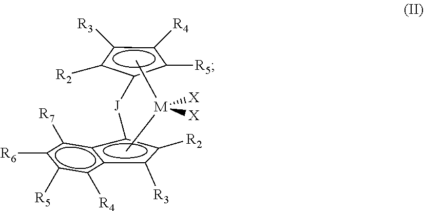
c1([R3])c([R2])c([J]c2c([R2])c([R3])c3c2c([R7])c([R6])c([R5])c3[R4])c([R5])c1[R4].C[M](C)([X])[X]
